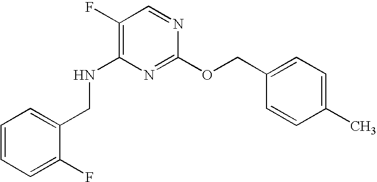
C1=CC=C(F)C(CNC2=C(F)C=NC(OCC3=CC=C(C)C=C3)=N2)=C1
